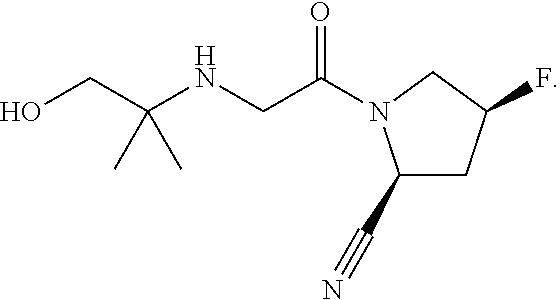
OCC(NCC(N1C(C#N)CC(F)C1)=O)(C)C
